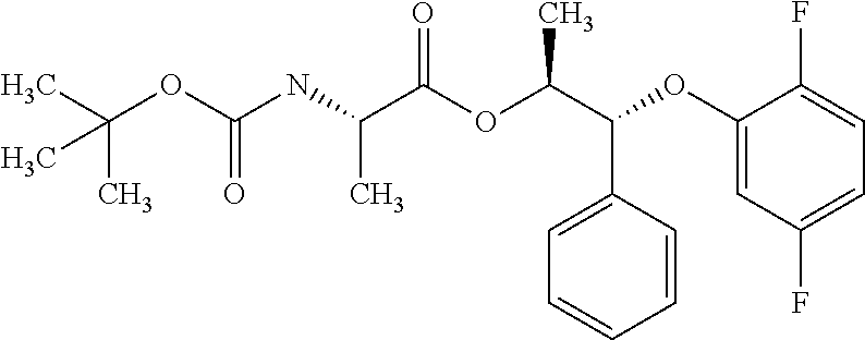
C(OC(NC(C(OC(C(C1=CC=CC=C1)OC1=CC(F)=CC=C1F)C)=O)C)=O)(C)(C)C
